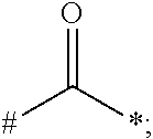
O=C(*)[#]
